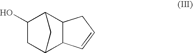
C1C2C3C(C(C1O)C2)CC=C3
